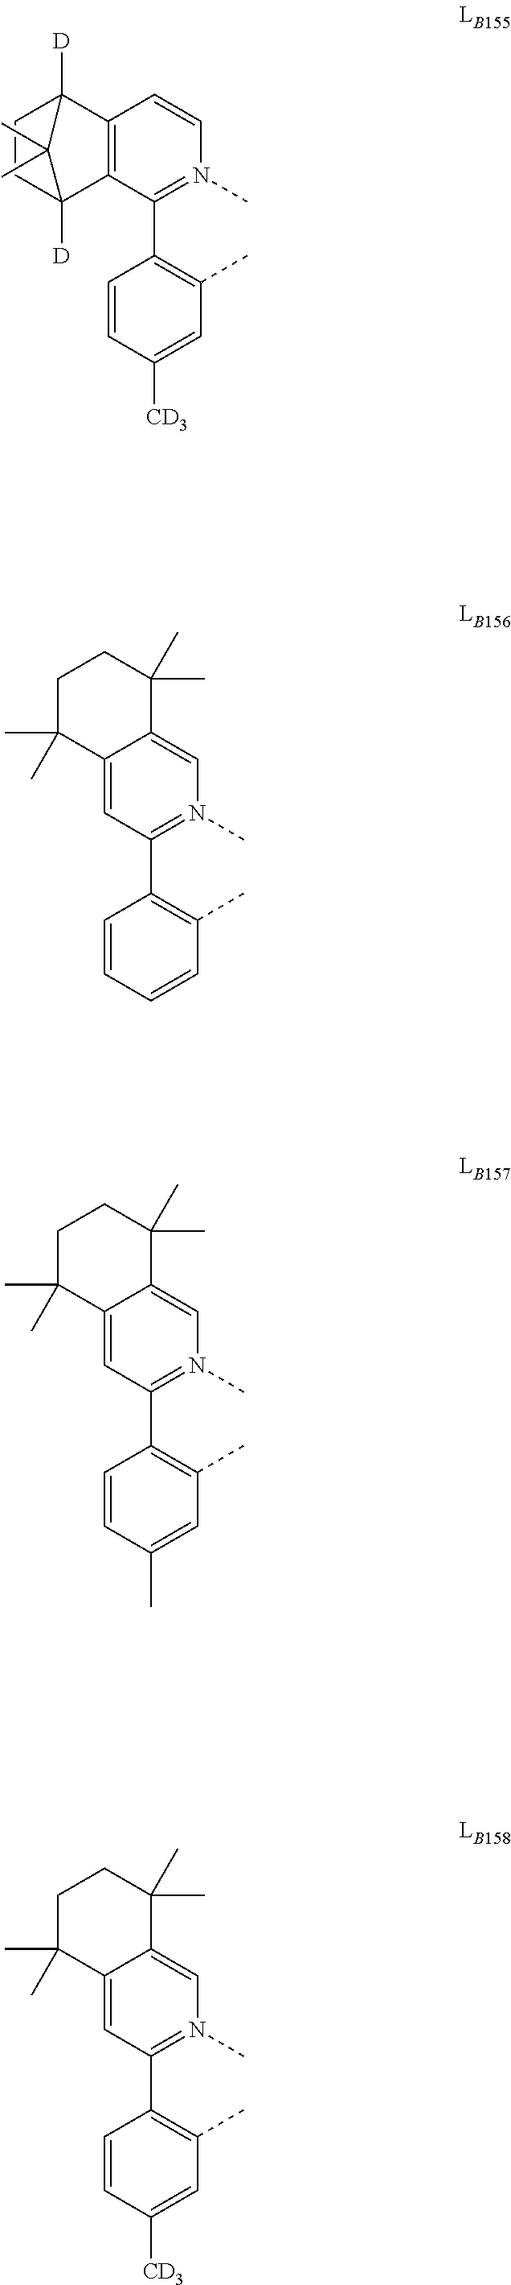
C12=CC(C3=C(C)C=CC=C3)=N(C)C=C1C(C)(C)CCC2(C)C.C12=CC(C3=C(C)C=C(C)C=C3)=N(C)C=C1C(C)(C)CCC2(C)C.C12=CC(C3=C(C)C=C([CD3])C=C3)=N(C)C=C1C(C)(C)CCC2(C)C.C12=C(C(C3=C(C)C=C([CD3])C=C3)=N(C)C=C1)C1([D])CCC2([D])C1(C)C
